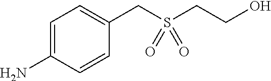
C1=C(N)C=CC(CS(CCO)(=O)=O)=C1
